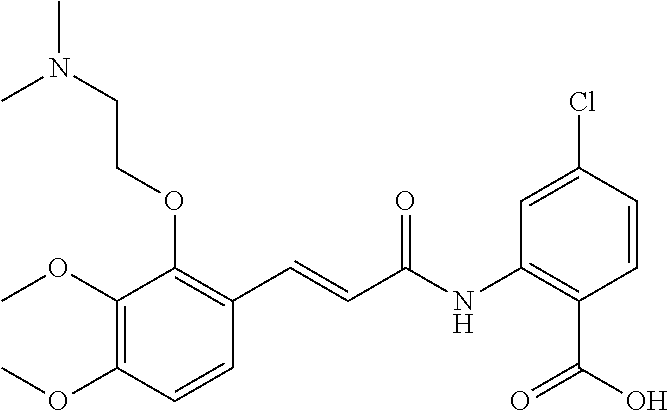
COC1=C(OC)C=CC(C=CC(NC2=C(C(=O)O)C=CC(Cl)=C2)=O)=C1OCCN(C)C
